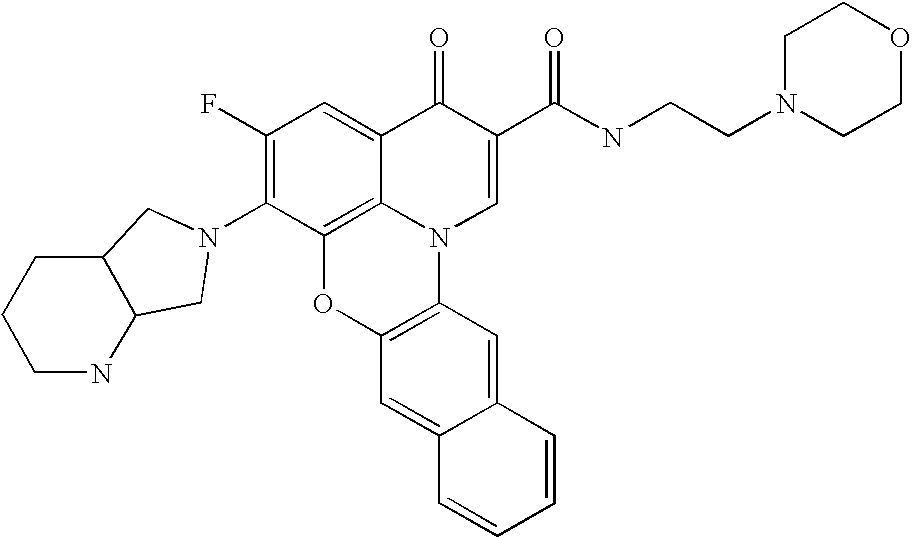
C1(F)=C(N2CC3C(C2)CCCN3)C2=C3C(=C1)C(=O)C(C(NCCN1CCOCC1)=O)=CN3C1=C(O2)C=C2C(=C1)C=CC=C2
